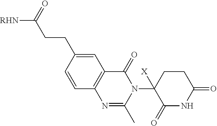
C1=C(CCC([RHN])=O)C=CC2=C1C(=O)N(C1([X])C(=O)NC(=O)CC1)C(C)=N2
